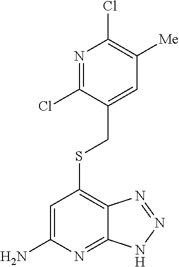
ClC1=C([Me])C=C(CSC2=C3C(=NC(N)=C2)NN=N3)C(Cl)=N1
